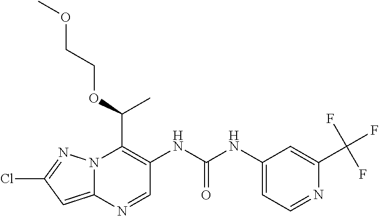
N12C(=CC(Cl)=N1)N=CC(NC(NC1=CC=NC(C(F)(F)F)=C1)=O)=C2C(OCCOC)C
